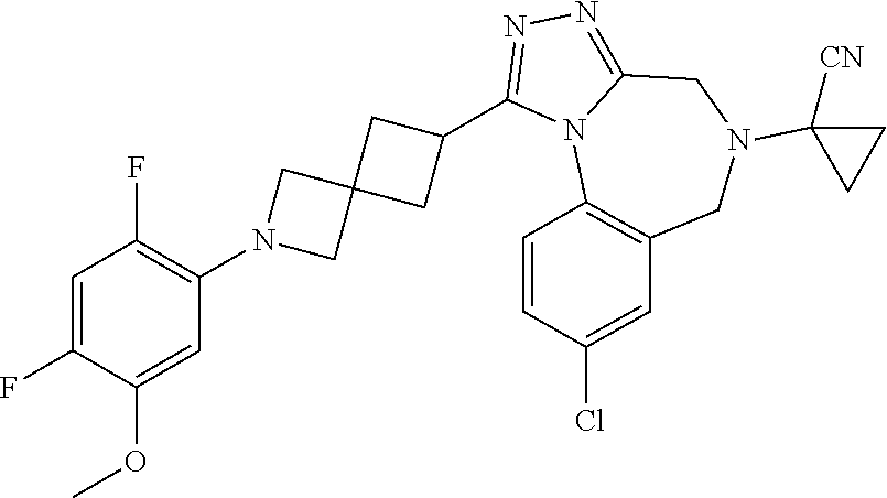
C1=C(F)C(OC)=CC(N2CC3(C2)CC(C2=NN=C4N2C2=C(CN(C5([CN])CC5)C4)C=C(Cl)C=C2)C3)=C1F
